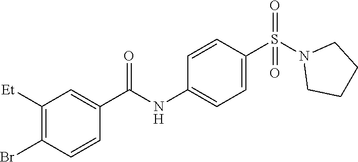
C1([Et])=C(Br)C=CC(C(NC2=CC=C(S(N3CCCC3)(=O)=O)C=C2)=O)=C1
